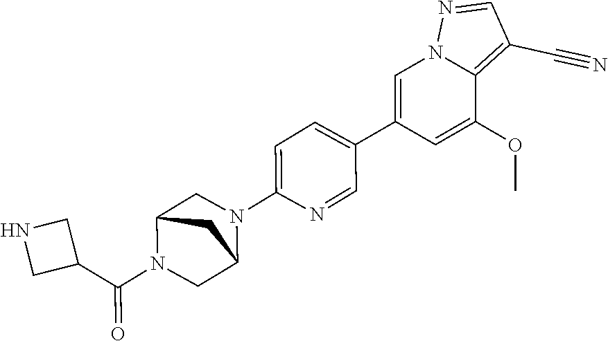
C1(C2=CC=C(N3CC4N(C(C5CNC5)=O)CC3C4)N=C2)=CN2C(=C(C#N)C=N2)C(OC)=C1
